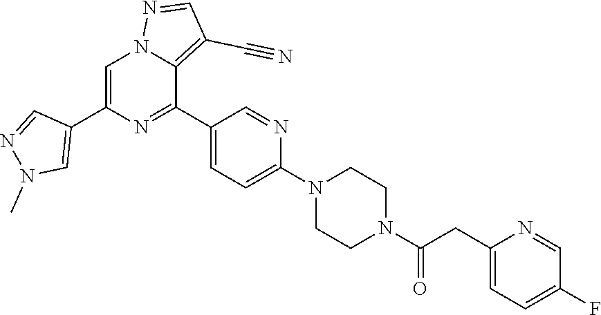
C1=C(C2=CN(C)N=C2)N=C(C2=CC=C(N3CCN(C(CC4=CC=C(F)C=N4)=O)CC3)N=C2)C2=C(C#N)C=NN12
